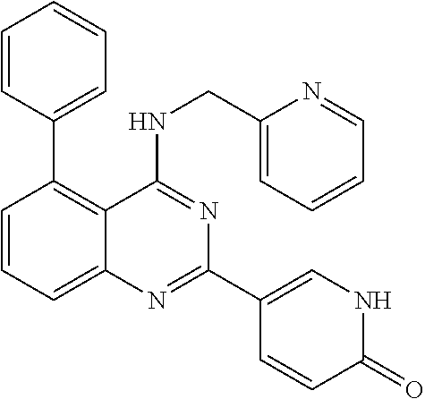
C1(C2=C3C(=CC=C2)N=C(C2=CNC(=O)C=C2)N=C3NCC2=CC=CC=N2)=CC=CC=C1
